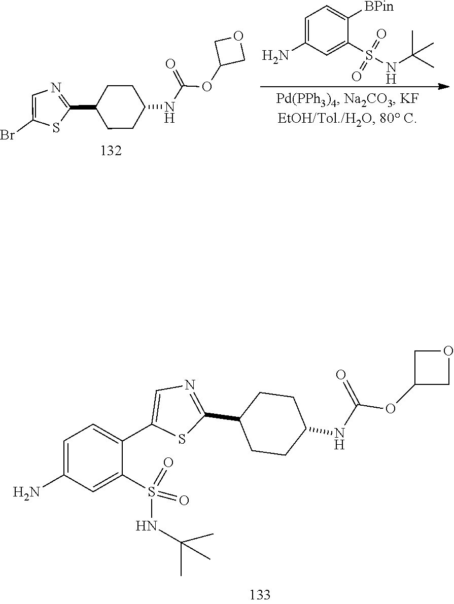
C1=C([BPin])C(S(NC(C)(C)C)(=O)=O)=CC(N)=C1.C1=C(Br)SC(C2CCC(NC(OC3COC3)=O)CC2)=N1.C1=C(C2=CN=C(C3CCC(NC(OC4COC4)=O)CC3)S2)C(S(=O)(NC(C)(C)C)=O)=CC(N)=C1
